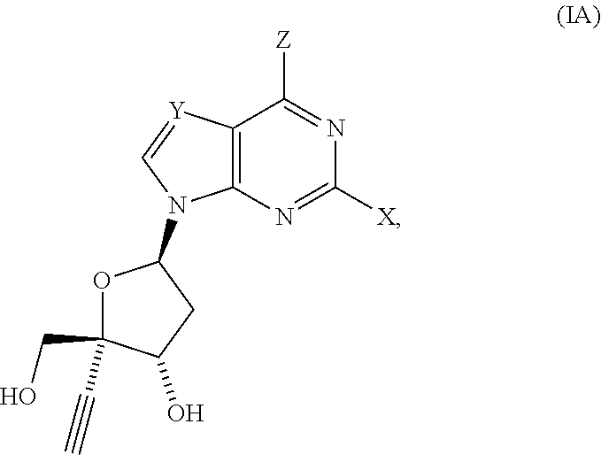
C12=C(N=C([X])N=C1[Z])N(C1OC(CO)(C#C)C(O)C1)C=[Y]2
